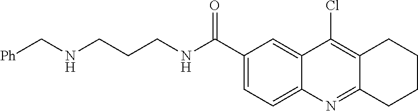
C1(C(NCCCNC[Ph])=O)=CC=C2C(=C1)C(Cl)=C1C(=N2)CCCC1
